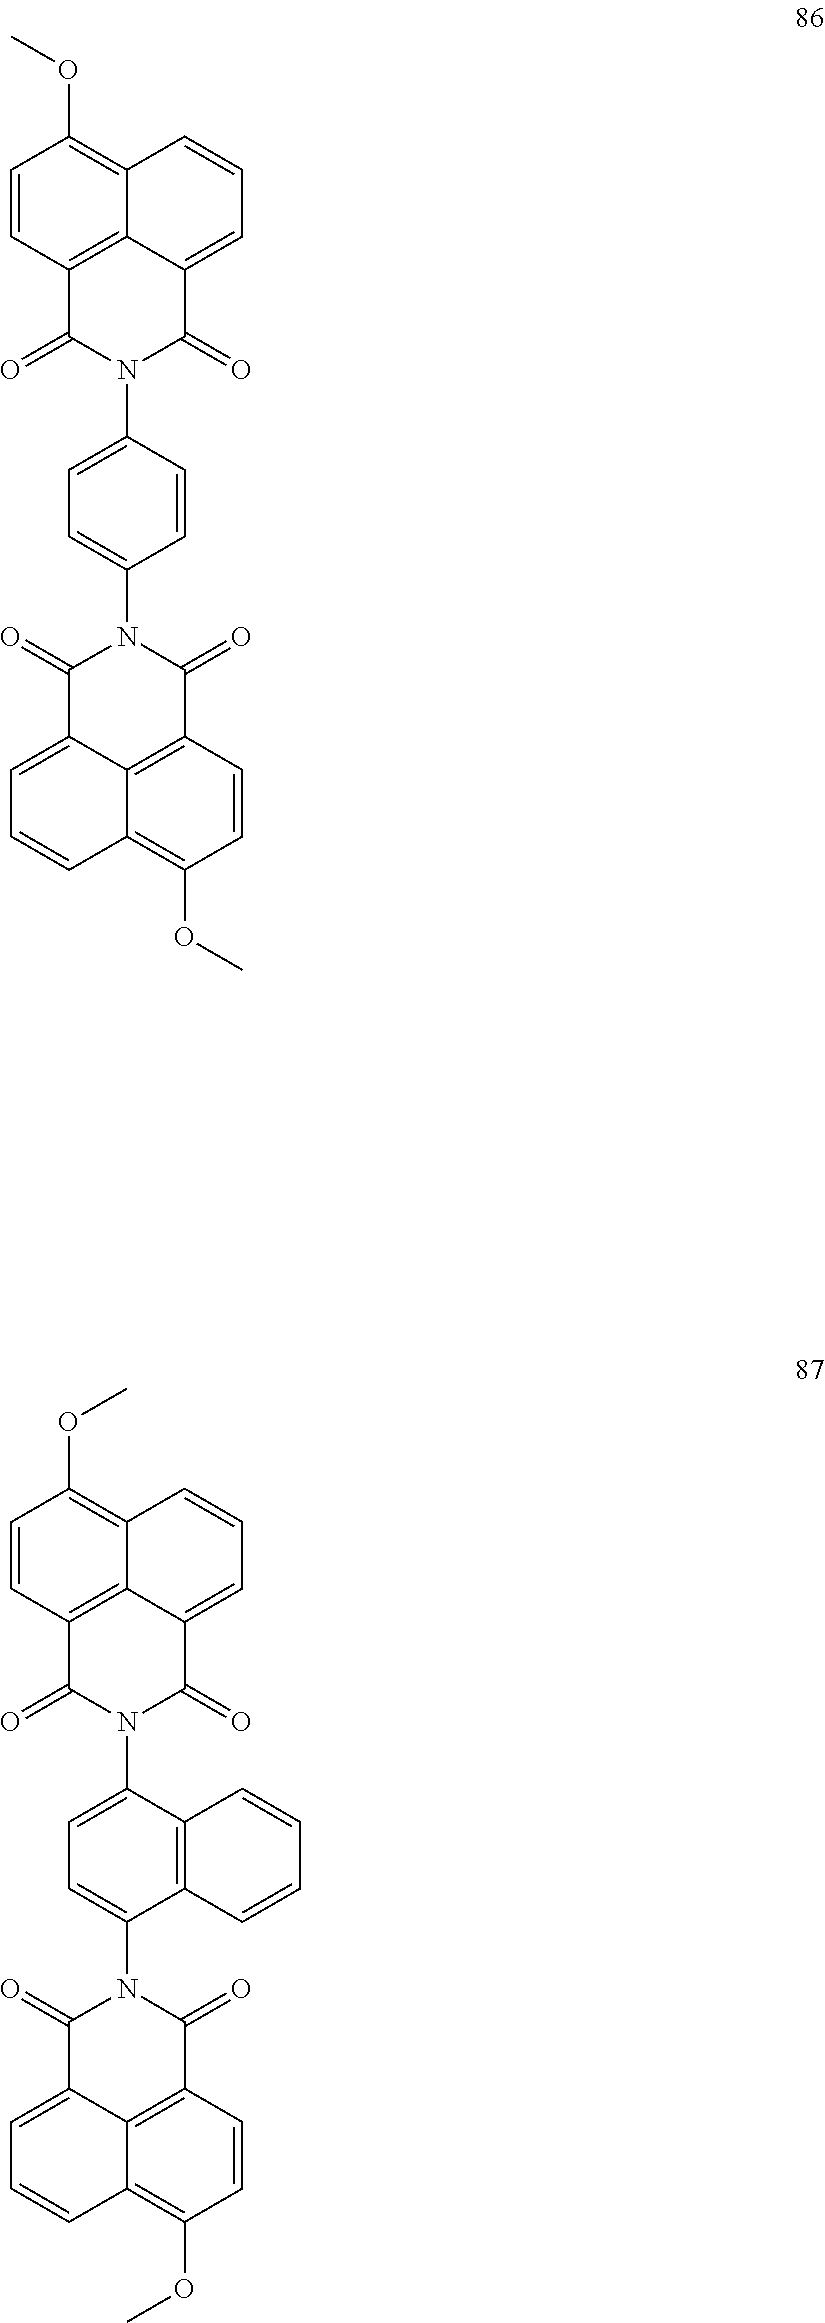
C1=CC2=C3C(=C1OC)C=CC=C3C(=O)N(C1=CC=C(N3C(=O)C4=CC=CC5=C(OC)C=CC(=C45)C3=O)C=C1)C2=O.C1=CC2=C3C(=C1OC)C=CC=C3C(=O)N(C1=CC=C(N3C(=O)C4=CC=CC5=C(OC)C=CC(=C45)C3=O)C3=C1C=CC=C3)C2=O
